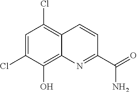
C1=C(Cl)C(O)=C2C(=C1Cl)C=CC(C(=O)N)=N2
